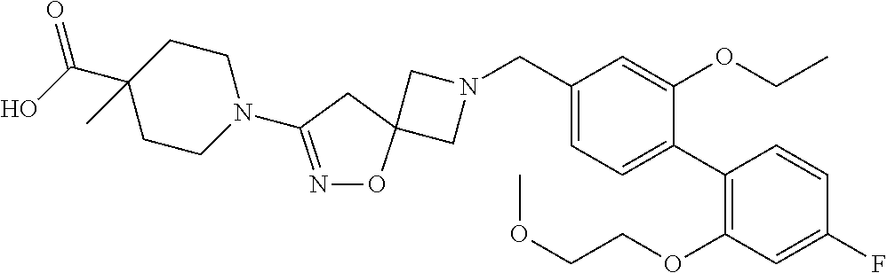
C1N(CC2=CC=C(C3=C(OCCOC)C=C(F)C=C3)C(OCC)=C2)CC12ON=C(N1CCC(C(O)=O)(C)CC1)C2
